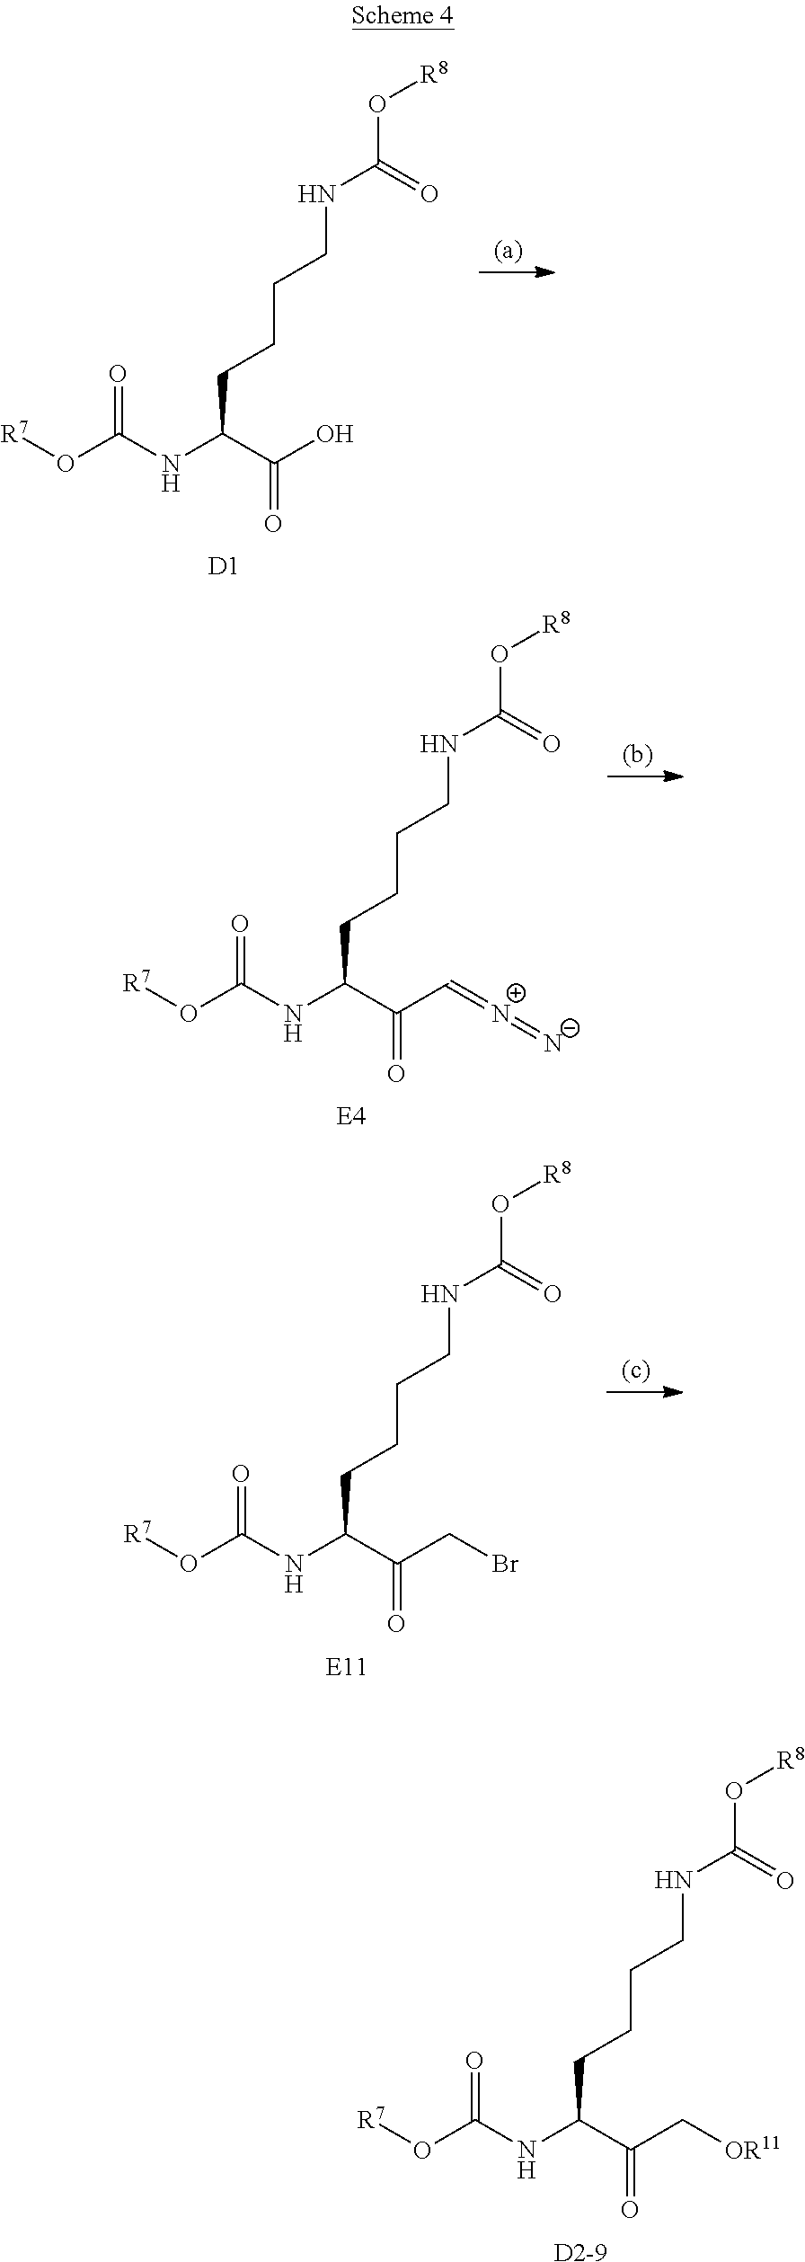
O=C(NC(C(=O)O)CCCCNC(O[R8])=O)O[R7].[D1].O=C(NC(C(=O)C=[N+]=[N-])CCCCNC(O[R8])=O)O[R7].[E4].O=C(NC(C(=O)CBr)CCCCNC(O[R8])=O)O[R7].[E11].O=C(NC(C(=O)C[OR11])CCCCNC(O[R8])=O)O[R7].[D2-9]
